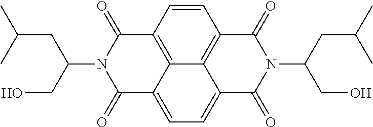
C1=C2C3=C(C=CC4=C3C(=C1)C(=O)N(C(CC(C)C)CO)C4=O)C(=O)N(C(CO)CC(C)C)C2=O
